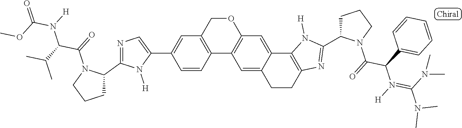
C12=C(COC3=C1C=C1C(=C3)C3=C(CC1)N=C(C1CCCN1C(=O)C(C1=CC=CC=C1)N(=C(N(C)C)N(C)C)[H])N3[H])C=C(C1=CN=C(C3N(C(=O)C(C(C)C)N(C(=O)OC)[H])CCC3)N1[H])C=C2
